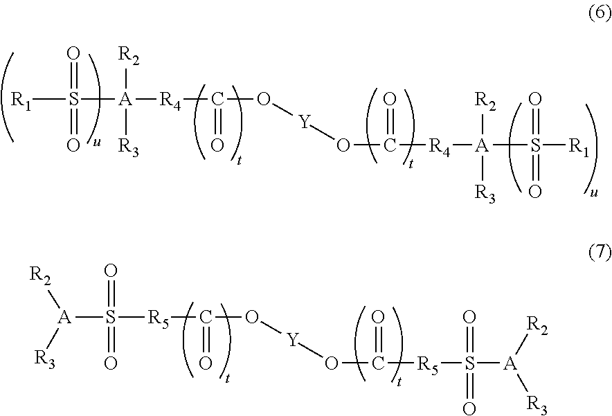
[R1]S([A]([R4]C(O[Y]OC([R4][A](S([R1])(=O)=O)([R2])[R3])=O)=O)([R2])[R3])(=O)=O.[A](S(=O)(=O)[R5]C(O[Y]OC([R5]S([A]([R2])[R3])(=O)=O)=O)=O)([R2])[R3]
